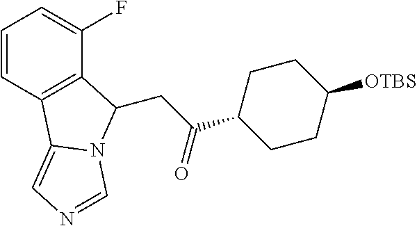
C1=CC2=C(C(F)=C1)C(CC(=O)C1CCC([OTBS])CC1)N1C2=CN=C1
